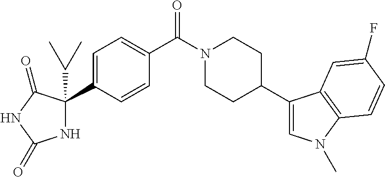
C1=C(C2(C(C)C)NC(=O)NC2=O)C=CC(C(N2CCC(C3=CN(C)C4=C3C=C(F)C=C4)CC2)=O)=C1
